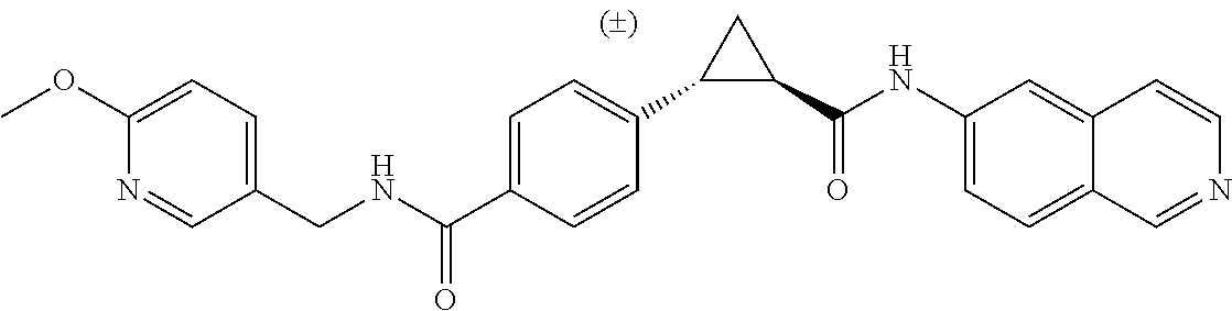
C1=C(C(NCC2=CC=C(OC)N=C2)=O)C=CC(C2C(C(NC3=CC=C4C=NC=CC4=C3)=O)C2)=C1
